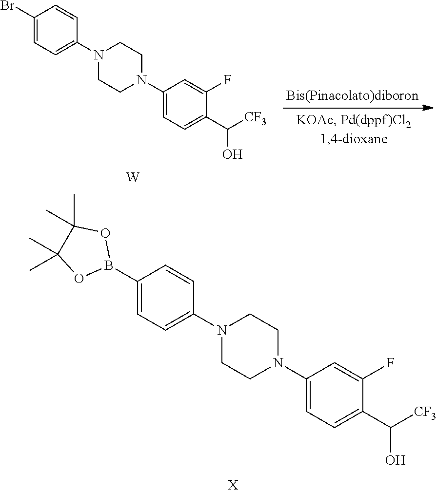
C1(Br)=CC=C(N2CCN(C3=CC=C(C([CF3])O)C(F)=C3)CC2)C=C1.[W].C1(B2OC(C)(C)C(C)(C)O2)=CC=C(N2CCN(C3=CC=C(C([CF3])O)C(F)=C3)CC2)C=C1.[X]
